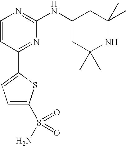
C1=CC(C2=CC=C(S(N)(=O)=O)S2)=NC(NC2CC(C)(C)NC(C)(C)C2)=N1
